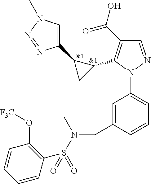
[&1].C1(C(O)=O)=C(C2C(C3=CN(C)N=N3)C2)N(C2=CC=CC(CN(S(C3=C(O[F3C])C=CC=C3)(=O)=O)C)=C2)N=C1.[&1]
